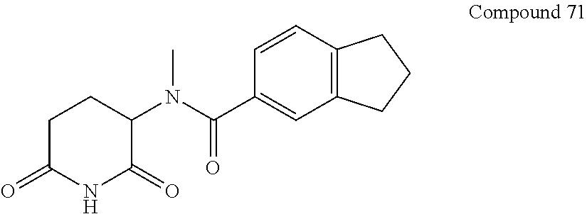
C1(N(C(C2=CC3=C(C=C2)CCC3)=O)C)C(=O)NC(=O)CC1
